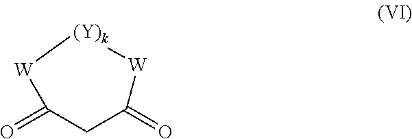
C1C(=O)[W][(Y)k][W]C1=O
